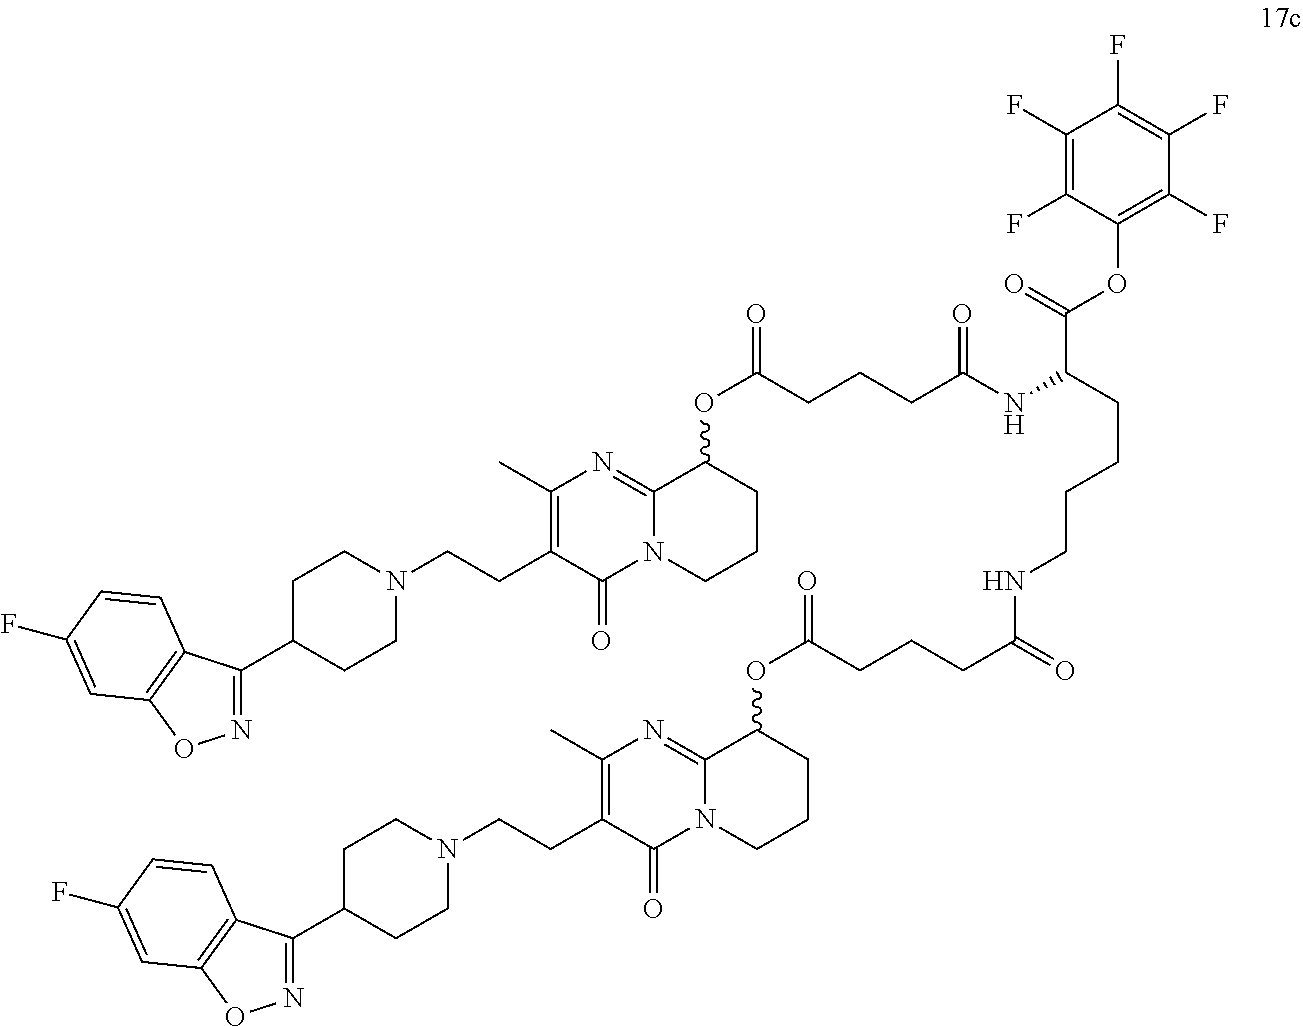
C1(C)=C(CCN2CCC(C3=NOC4=C3C=CC(F)=C4)CC2)C(=O)N2C(=N1)C(OC(CCCC(NC(C(=O)OC1=C(F)C(F)=C(F)C(F)=C1F)CCCCNC(CCCC(OC1C3=NC(C)=C(CCN4CCC(C5=NOC6=C5C=CC(F)=C6)CC4)C(=O)N3CCC1)=O)=O)=O)=O)CCC2
